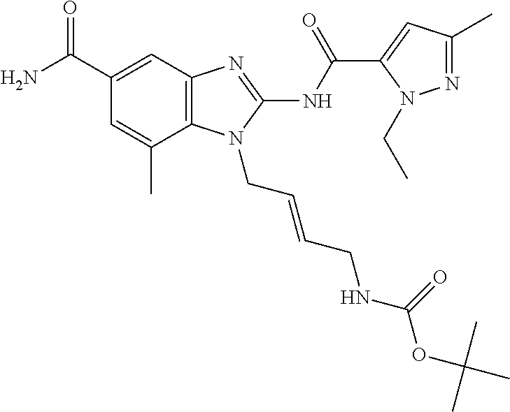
C1(C(N)=O)=CC2=C(C(C)=C1)N(CC=CCNC(OC(C)(C)C)=O)C(NC(C1=CC(C)=NN1CC)=O)=N2
